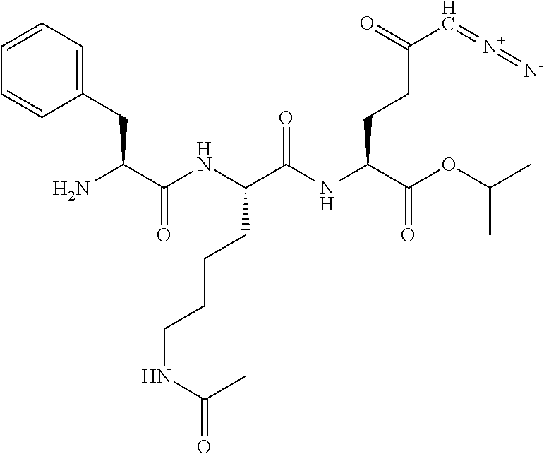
NC(C(NC(C(NC(C(OC(C)C)=O)CCC(=O)C=[N+]=[N-])=O)CCCCNC(=O)C)=O)CC1=CC=CC=C1
